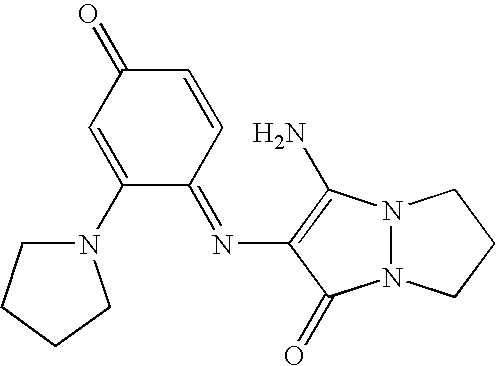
N12N(C(=O)C(N=C3C=CC(=O)C=C3N3CCCC3)=C1N)CCC2
